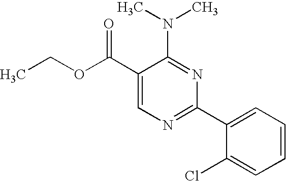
C1(C(OCC)=O)=CN=C(C2=CC=CC=C2Cl)N=C1N(C)C
